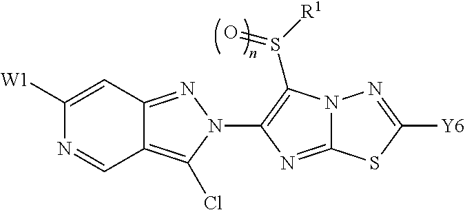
C12=C(Cl)N(C3=C(S([R1])=O)N4C(=N3)SC([Y6])=N4)N=C1C=C([W1])N=C2
